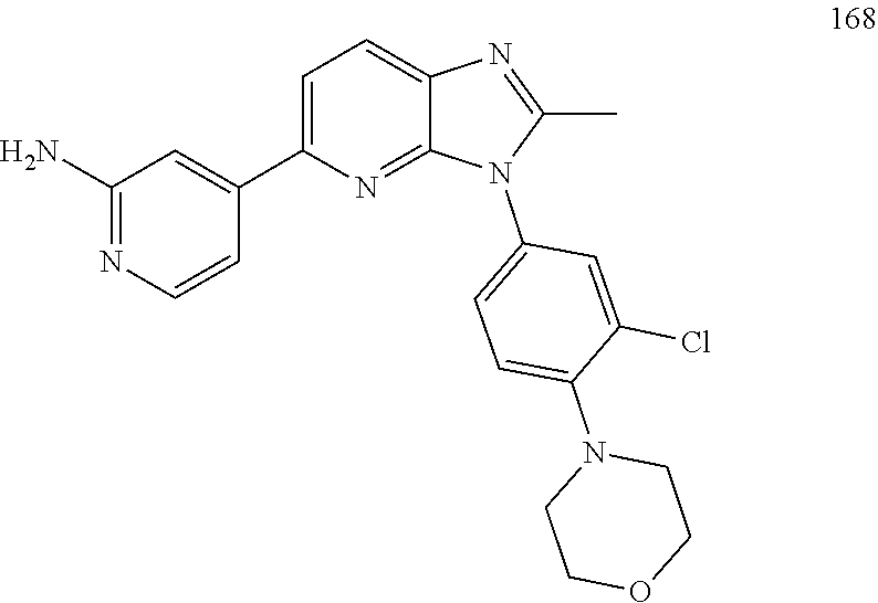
C1COCCN1C1=CC=C(N2C(C)=NC3=CC=C(C4=CC(N)=NC=C4)N=C23)C=C1Cl
